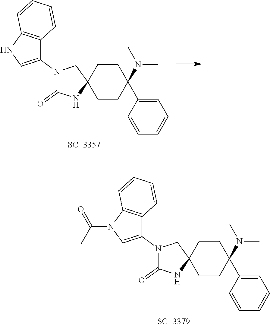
N1(C2=CN(C(C)=O)C3=C2C=CC=C3)C(=O)NC2(C1)CCC(N(C)C)(C1=CC=CC=C1)CC2.[SC_3379].N1(C2=CNC3=C2C=CC=C3)C(=O)NC2(C1)CCC(N(C)C)(C1=CC=CC=C1)CC2.[SC_3357]
